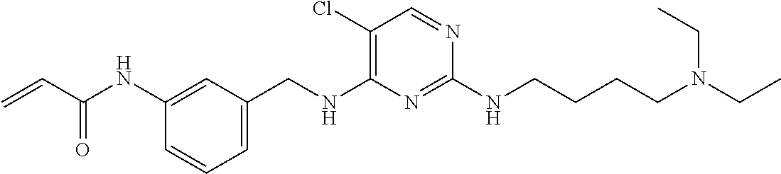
C=CC(NC1=CC(CNC2=C(Cl)C=NC(NCCCCN(CC)CC)=N2)=CC=C1)=O
